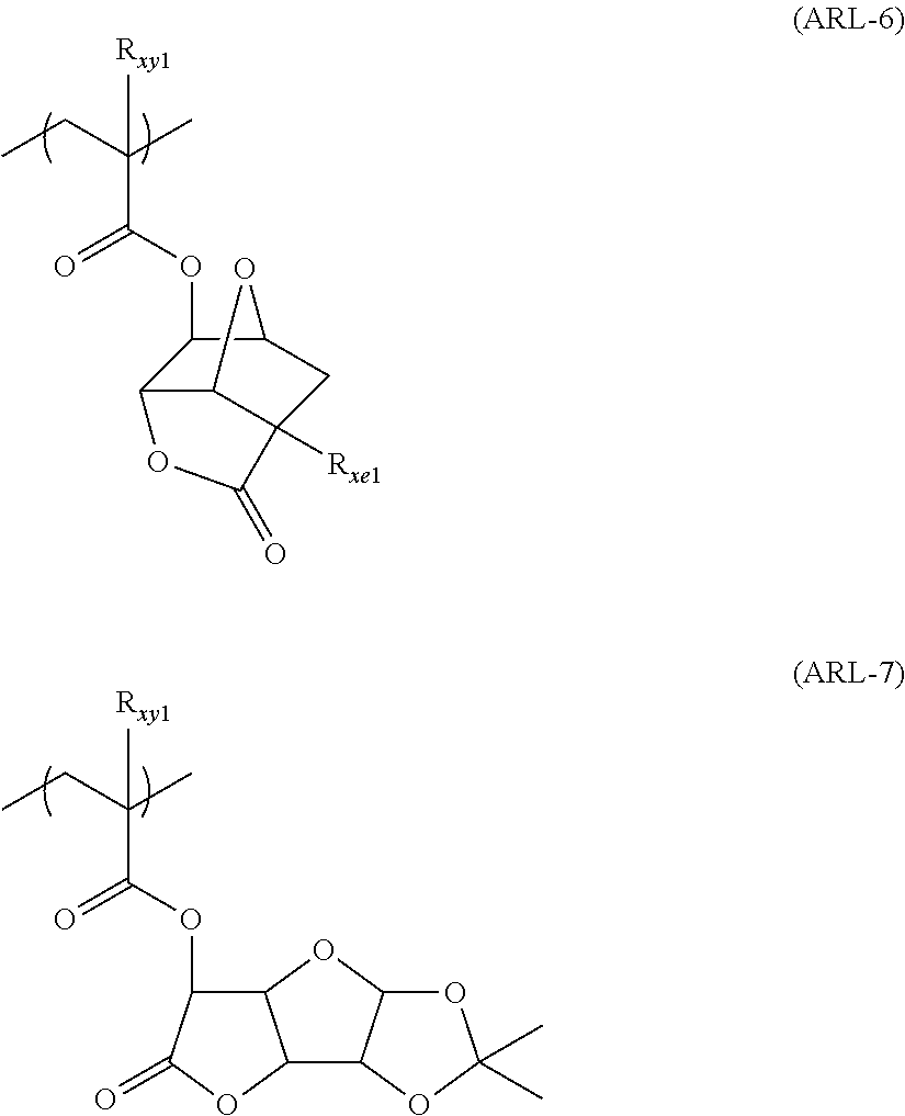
CCC(C)(C(OC1C2C3C([Rxe1])(CC1O3)C(=O)O2)=O)[Rxy1].CCC(C)(C(OC1C2C(OC1=O)C1C(O2)OC(C)(C)O1)=O)[Rxy1]
